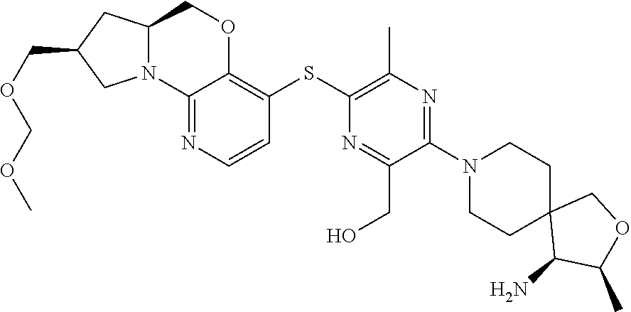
NC1C(C)OCC12CCN(C1=NC(C)=C(SC3=C4OCC5CC(COCOC)CN5C4=NC=C3)N=C1CO)CC2
